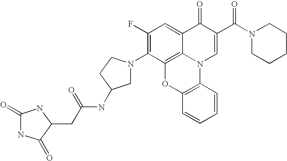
C1(F)=C(N2CC(NC(CC3NC(=O)NC3=O)=O)CC2)C2=C3C(=C1)C(=O)C(C(N1CCCCC1)=O)=CN3C1=C(O2)C=CC=C1
